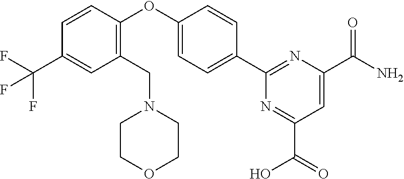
C1(CN2CCOCC2)=C(OC2=CC=C(C3=NC(C(N)=O)=CC(C(O)=O)=N3)C=C2)C=CC(C(F)(F)F)=C1
